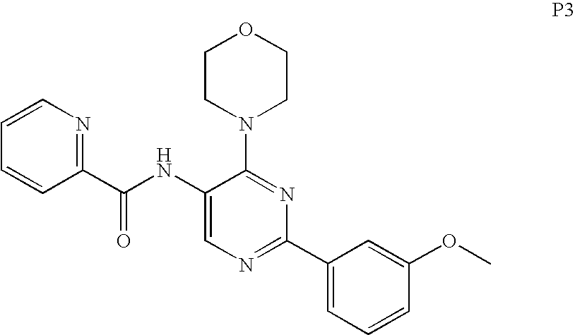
C1(NC(C2=NC=CC=C2)=O)=CN=C(C2=CC=CC(OC)=C2)N=C1N1CCOCC1
